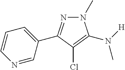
N1(C)N=C(C2=CC=CN=C2)C(Cl)=C1N([H])C
